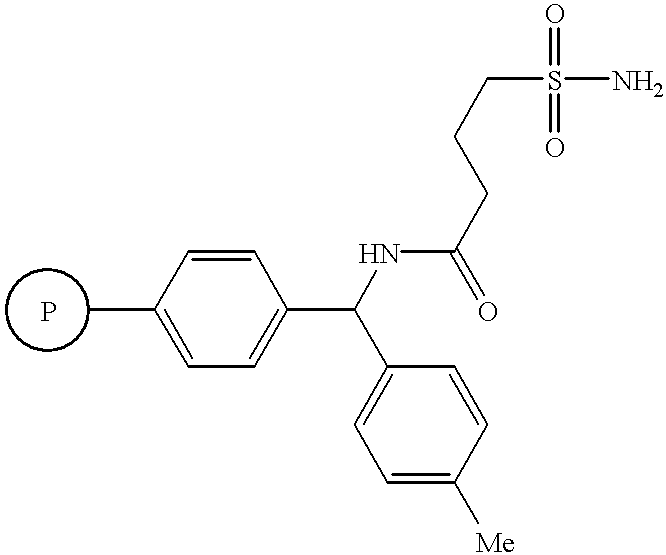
C1(C)=CC=C(C(C2=CC=C([Me])C=C2)NC(=O)CCCS(=O)(=O)N)C=C1
